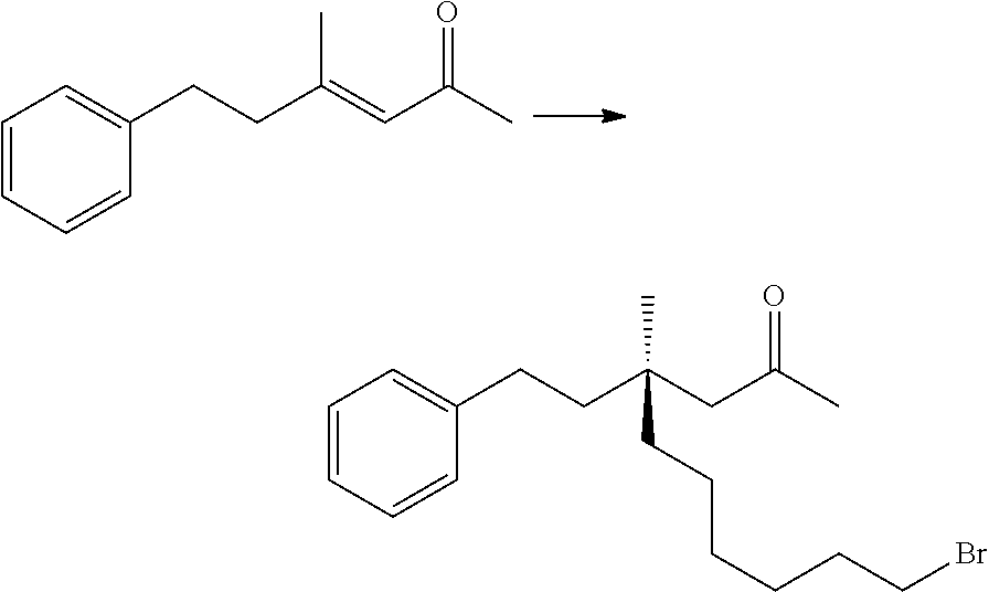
C1=CC=CC(CCC(=CC(C)=O)C)=C1.C1=CC=CC(CCC(CC(C)=O)(C)CCCCCCBr)=C1
